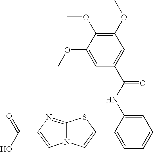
N12C(=NC(C(O)=O)=C1)SC(C1=CC=CC=C1NC(C1=CC(OC)=C(OC)C(OC)=C1)=O)=C2
